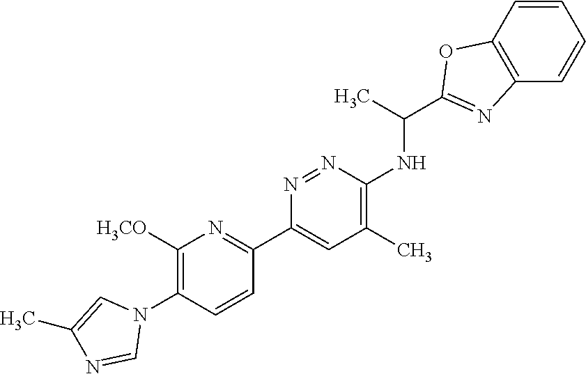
C1([H3CO])=C(N2C=C(C)N=C2)C=CC(C2=CC(C)=C(NC(C)C3=NC4=C(C=CC=C4)O3)N=N2)=N1
